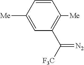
C1=CC([Me])=CC(C([F3C])=[N2])=C1[Me]
